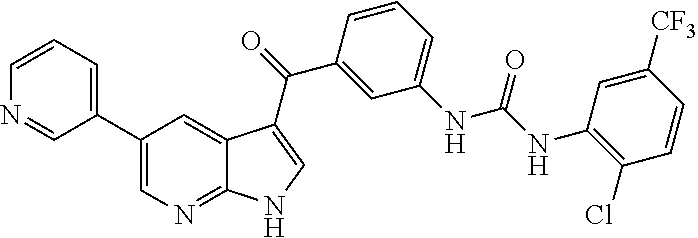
C1(C2=CC=CN=C2)=CN=C2C(=C1)C(C(C1=CC(NC(=O)NC3=C(Cl)C=CC([CF3])=C3)=CC=C1)=O)=CN2
